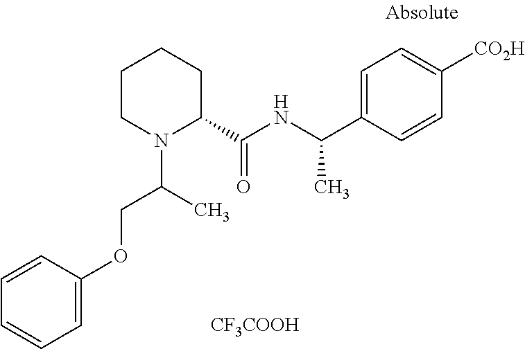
C1=C(OCC(N2C(C(=O)NC(C)C3=CC=C([CO2H])C=C3)CCCC2)C)C=CC=C1.[CF3COOH]
